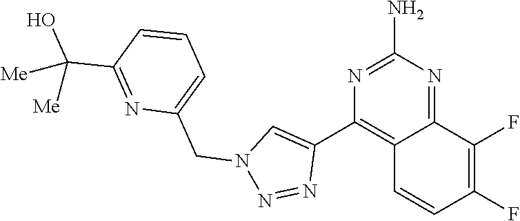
N1=C(N)N=C2C(=C1C1=CN(CC3=CC=CC(C(O)([Me])[Me])=N3)N=N1)C=CC(F)=C2F
